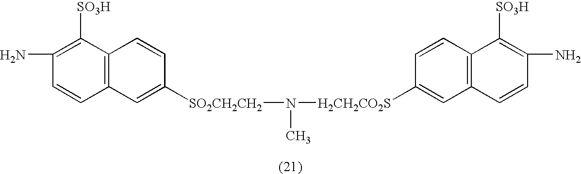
N(C)([H2CH2CO2S]C1=CC2=C(C=C1)C([SO3H])=C(N)C=C2)[SO2CH2CH2]C1=CC2=C(C=C1)C([SO3H])=C(N)C=C2
